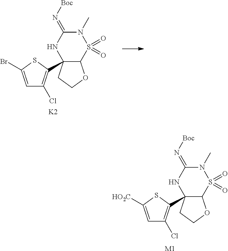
C1=C([HO2C])SC(C23NC(=N[Boc])N(C)S(=O)(=O)C2OCC3)=C1Cl.[M1].C1=C(Br)SC(C23NC(=N[Boc])N(C)S(=O)(=O)C2OCC3)=C1Cl.[K2]
